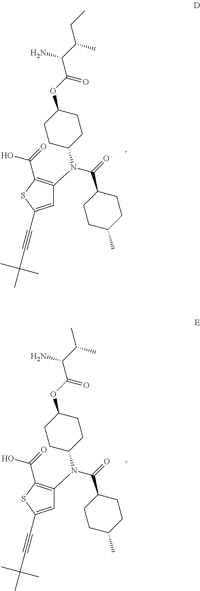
C1=C(C#CC(C)(C)C)SC(C(=O)O)=C1N(C(=O)C1CCC(C)CC1)C1CCC(OC(C(C(C)CC)N)=O)CC1.C1=C(C#CC(C)(C)C)SC(C(=O)O)=C1N(C(=O)C1CCC(C)CC1)C1CCC(OC(C(C(C)C)N)=O)CC1
